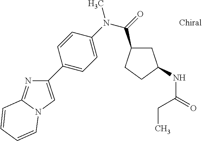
C1(C2=CC=C(N(C)C(=O)C3CC(NC(=O)CC)CC3)C=C2)=CN2C(=N1)C=CC=C2
